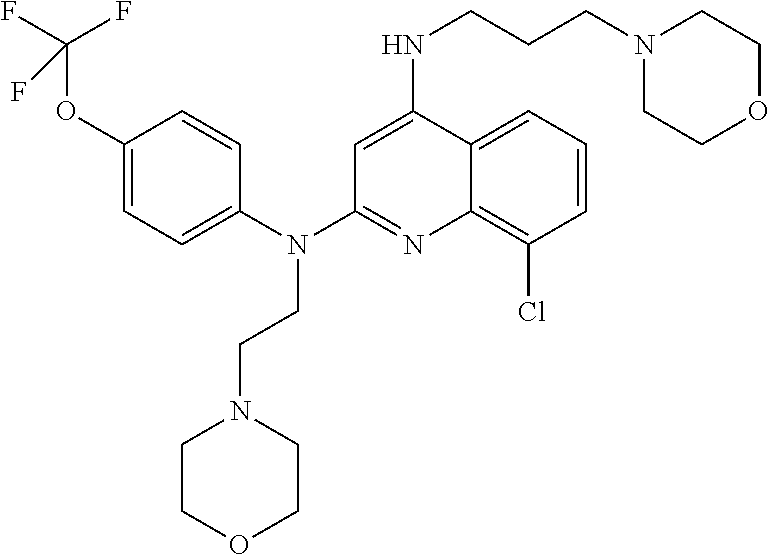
O(C1=CC=C(N(C2=NC3=C(Cl)C=CC=C3C(NCCCN3CCOCC3)=C2)CCN2CCOCC2)C=C1)C(F)(F)F
